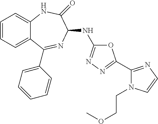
C1=CC=C2C(=C1)NC(=O)C(NC1=NN=C(C3=NC=CN3CCOC)O1)N=C2C1=CC=CC=C1
